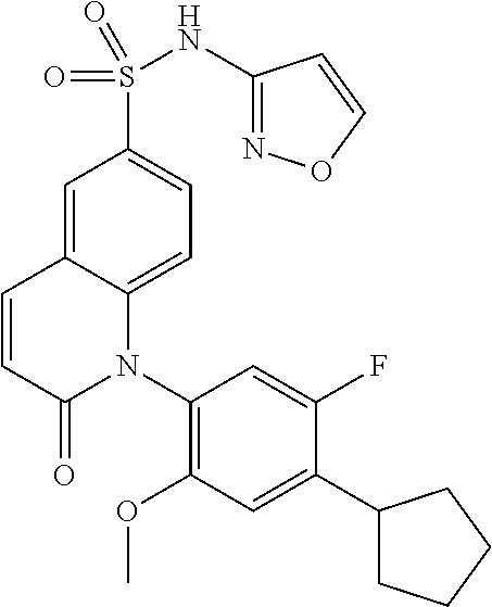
S(C1=CC=C2C(=C1)C=CC(=O)N2C1=C(OC)C=C(C2CCCC2)C(F)=C1)(=O)(=O)NC1=NOC=C1
